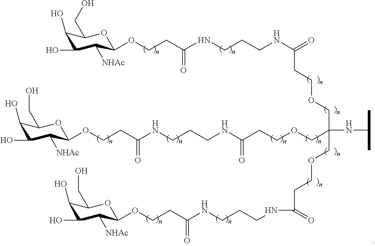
C1(O)C(O)C([NHAc])C(OCCC(NCCCNC(=O)CCOCC(COCCC(NCCCNC(CCOC2C([NHAc])C(O)C(O)C(CO)O2)=O)=O)(NC(C)C)COCCC(NCCCNC(CCOC2C([NHAc])C(O)C(O)C(CO)O2)=O)=O)=O)OC1CO
